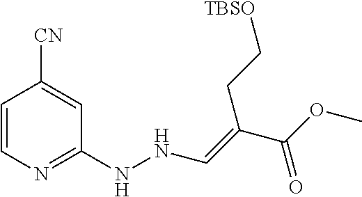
C1=CN=C(NNC=C(C(OC)=O)CC[TBSO])C=C1[CN]
